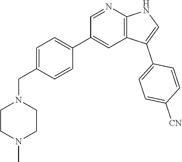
C1=C(CN2CCN(C)CC2)C=CC(C2=CC3=C(N=C2)NC=C3C2=CC=C([CN])C=C2)=C1
